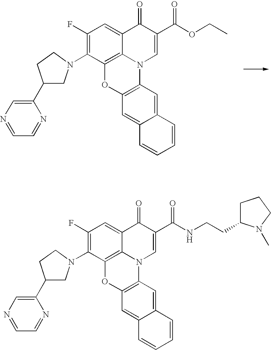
C1(F)=C(N2CC(C3=CN=CC=N3)CC2)C2=C3C(=C1)C(=O)C(C(OCC)=O)=CN3C1=C(O2)C=C2C(=C1)C=CC=C2.C1(F)=C(N2CC(C3=CN=CC=N3)CC2)C2=C3C(=C1)C(=O)C(C(NCCC1CCCN1C)=O)=CN3C1=C(O2)C=C2C(=C1)C=CC=C2
